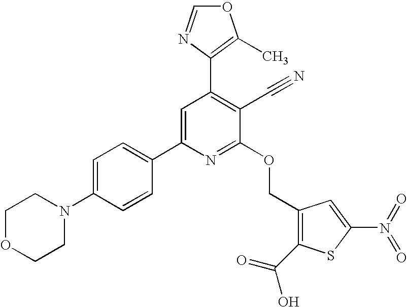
C1OCCN(C2=CC=C(C3=CC(C4=C(C)OC=N4)=C(C#N)C(OCC4=C(C(=O)O)SC(N(=O)=O)=C4)=N3)C=C2)C1
